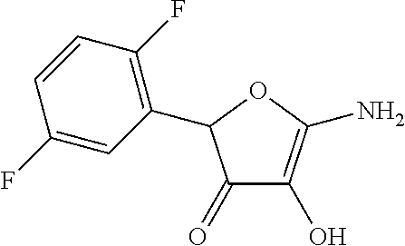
C1(C2C(=O)C(O)=C(N)O2)=C(F)C=CC(F)=C1
